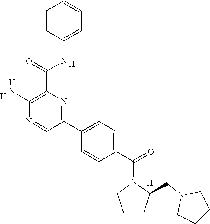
C1(N)=C(C(NC2=CC=CC=C2)=O)N=C(C2=CC=C(C(=O)N3CCCC3(CN3CCCC3)[H])C=C2)C=N1.[H].[H].[H]
